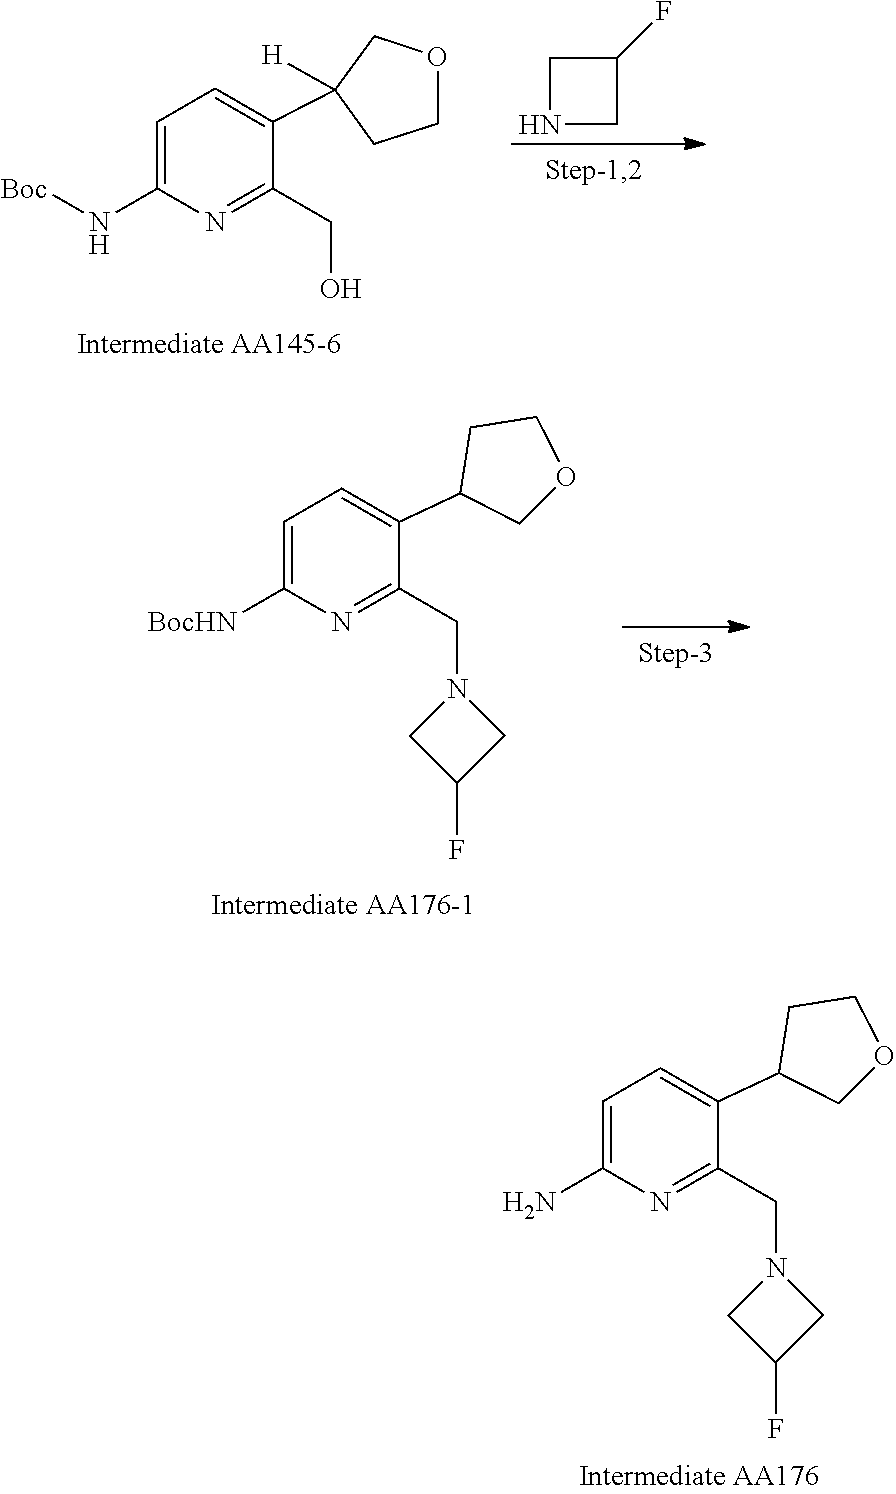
C1=C(N[Boc])N=C(CO)C(C2([H])COCC2)=C1.N1CC(F)C1.C1=C([BocHN])N=C(CN2CC(F)C2)C(C2CCOC2)=C1.C1=C(N)N=C(CN2CC(F)C2)C(C2CCOC2)=C1
